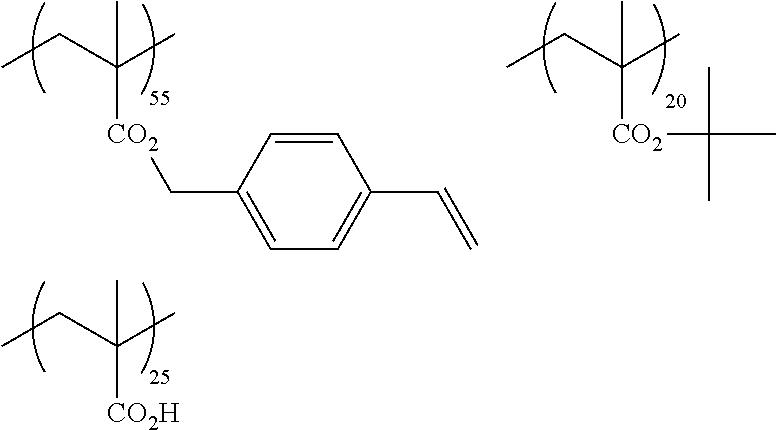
CCC(C)([CO2H])C.CCC(C)([CO2]C(C)(C)C)C.CCC(C)([CO2]CC1=CC=C(C=C)C=C1)C
